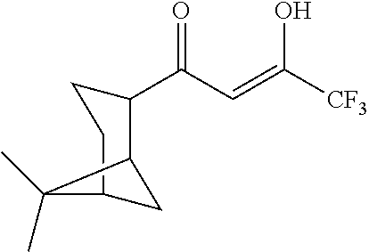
C(C=C([CF3])O)(=O)C1CCC2CC1C2(C)C
